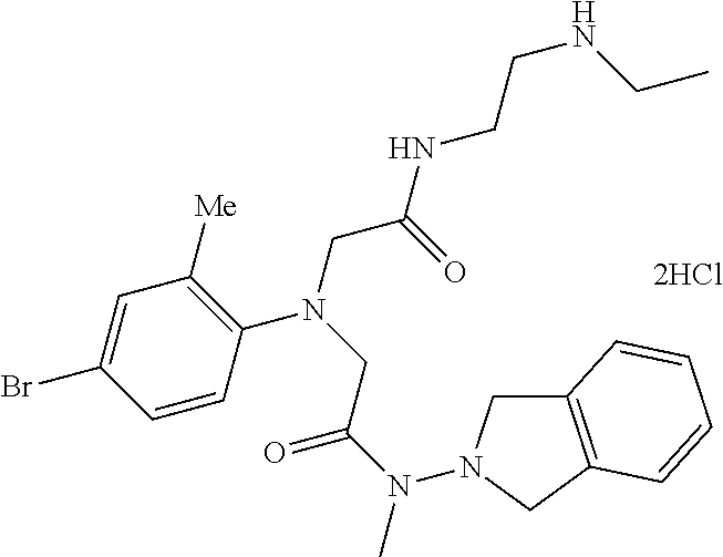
[2HCl].C1=CC(Br)=CC([Me])=C1N(CC(NCCNCC)=O)CC(N(C)N1CC2=C(C1)C=CC=C2)=O
